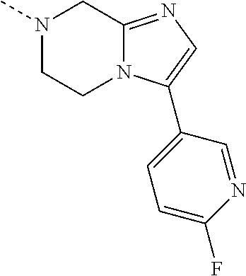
N1(C)CCN2C(=NC=C2C2=CC=C(F)N=C2)C1
